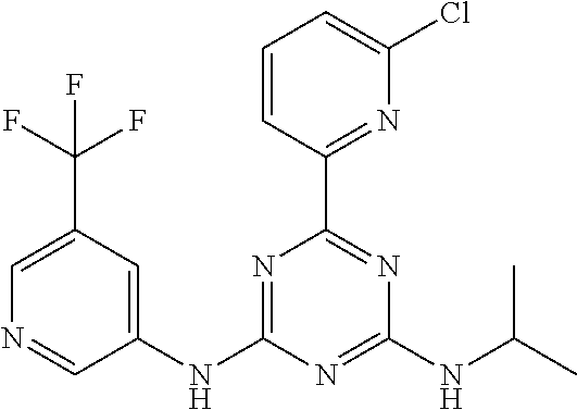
N1=C(NC2=CC(C(F)(F)F)=CN=C2)N=C(NC(C)C)N=C1C1=NC(Cl)=CC=C1
